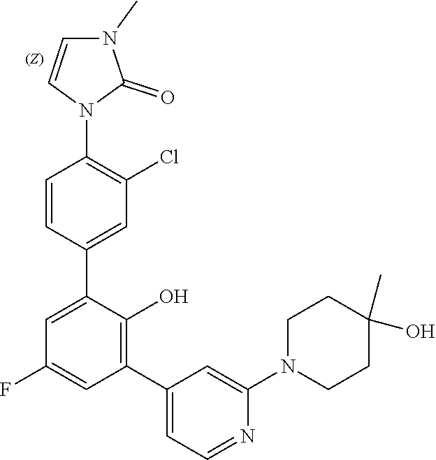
C1=CC(C2=CC(F)=CC(C3=CC=NC(N4CCC(O)(C)CC4)=C3)=C2O)=CC(Cl)=C1N1C(=O)N(C)C=C1
